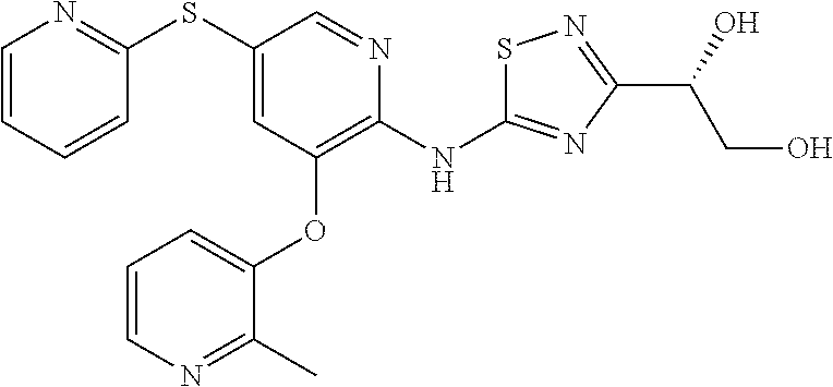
C1(SC2=NC=CC=C2)=CC(OC2=CC=CN=C2C)=C(NC2=NC(C(O)CO)=NS2)N=C1
